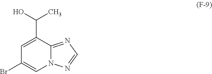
C1=C(C(O)C)C2=NC=NN2C=C1Br
